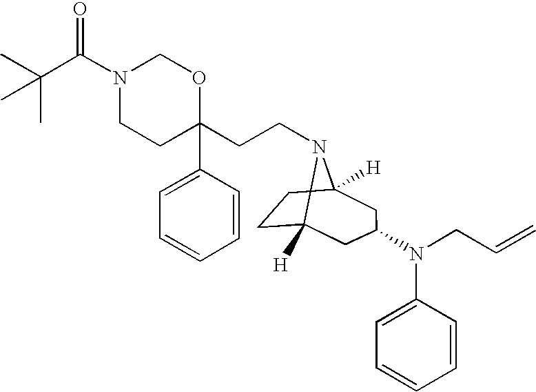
N1(C(C(C)(C)C)=O)CCC(CCN2C3([H])CCC2([H])CC(N(CC=C)C2=CC=CC=C2)C3)(C2=CC=CC=C2)OC1
